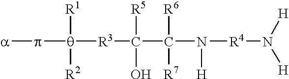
p([q]([R1])([R2])[R3]C([R5])(O)C([R6])([R7])N([H])[R4]N([H])[H])[a]
